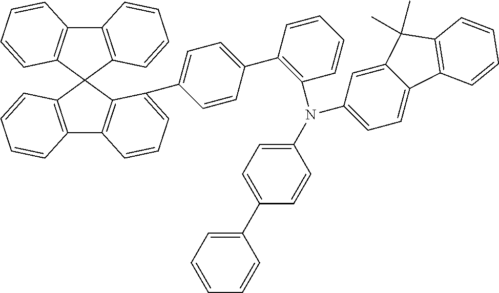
C12=C(C3(C4=C1C=CC=C4)C1=C(C4=C3C(C3=CC=C(C5=C(N(C6=CC=C(C7=CC=CC=C7)C=C6)C6=CC=C7C(=C6)C(C)(C)C6=C7C=CC=C6)C=CC=C5)C=C3)=CC=C4)C=CC=C1)C=CC=C2
